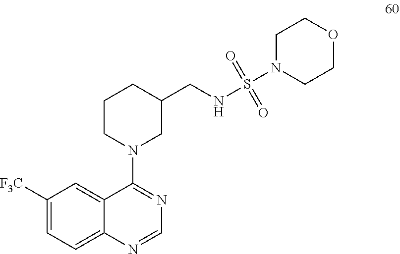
C1CN(C2=NC=NC3=CC=C([F3C])C=C23)CC(CNS(N2CCOCC2)(=O)=O)C1
